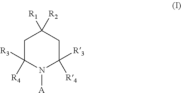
C1C([R3])([R4])N([A])C([R4])([R3])CC1([R2])[R1]
